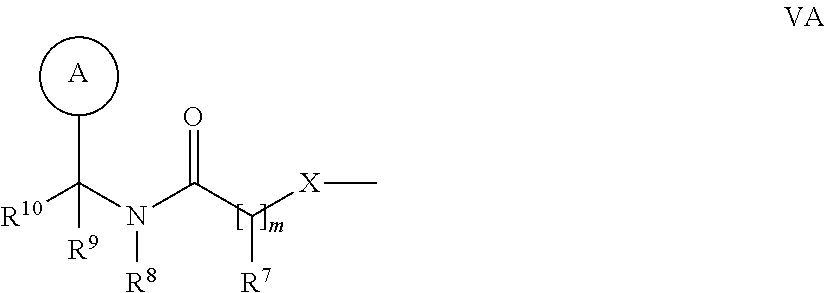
[A].[R10]C(N(C(C([X]C)[R7])=O)[R8])(C)[R9]
